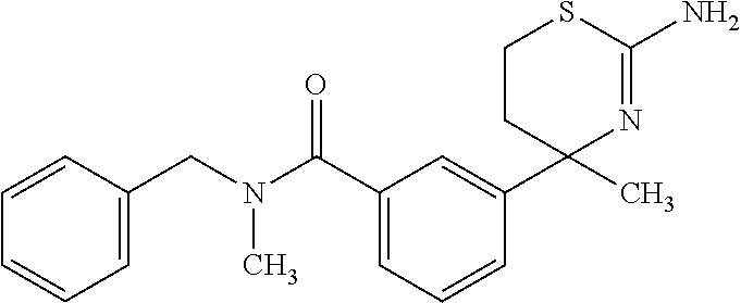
C1CC(C)(C2=CC(C(N(CC3=CC=CC=C3)C)=O)=CC=C2)N=C(N)S1
